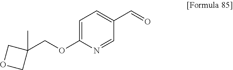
C1=C(OCC2(C)COC2)N=CC(C=O)=C1
